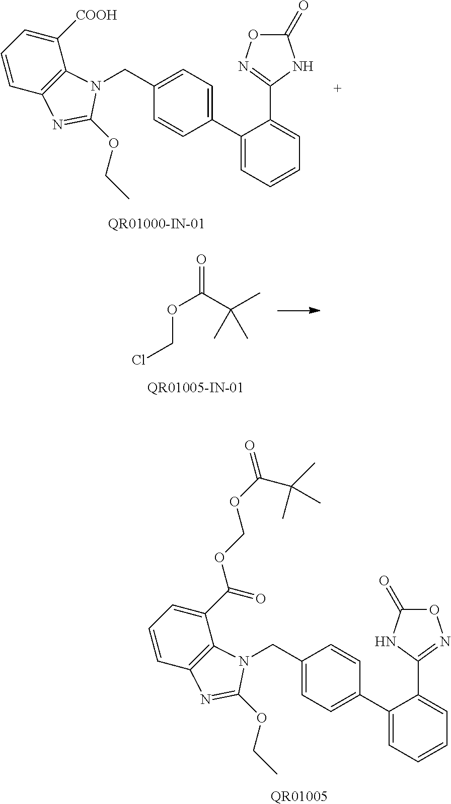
C1(C2=CC=C(CN3C4=C(C=CC=C4[COOH])N=C3OCC)C=C2)=CC=CC=C1C1=NOC(=O)N1.O(C(C(C)(C)C)=O)CCl.C1(C2=CC=C(CN3C4=C(C=CC=C4C(OCOC(=O)C(C)(C)C)=O)N=C3OCC)C=C2)=CC=CC=C1C1=NOC(=O)N1.[QR01005]
